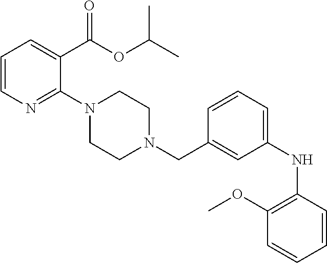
C1=C(C(OC(C)C)=O)C(N2CCN(CC3=CC(NC4=C(OC)C=CC=C4)=CC=C3)CC2)=NC=C1
